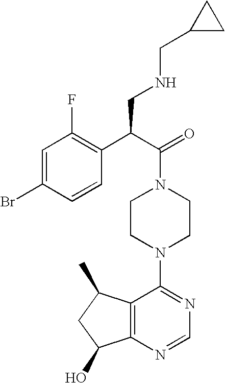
C(N1CCN(C2=NC=NC3=C2C(C)CC3O)CC1)(C(C1=C(F)C=C(Br)C=C1)CNCC1CC1)=O
